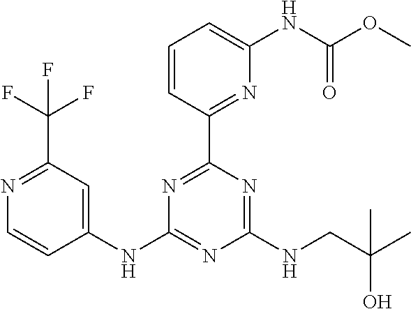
C1(NC2=NC(NCC(C)(C)O)=NC(C3=NC(NC(OC)=O)=CC=C3)=N2)=CC(C(F)(F)F)=NC=C1
